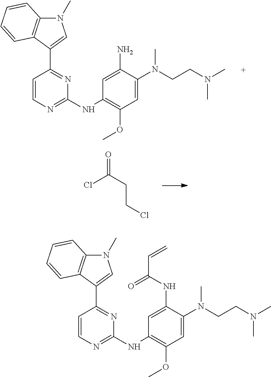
ClC(CCCl)=O.N1(C)C2=C(C(C3=NC(NC4=C(OC)C=C(N(CCN(C)C)C)C(N)=C4)=NC=C3)=C1)C=CC=C2.N1(C)C2=C(C(C3=NC(NC4=C(OC)C=C(N(CCN(C)C)C)C(NC(=O)C=C)=C4)=NC=C3)=C1)C=CC=C2
